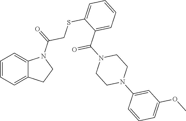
C1=CC=C2C(=C1)N(C(CSC1=CC=CC=C1C(N1CCN(C3=CC(OC)=CC=C3)CC1)=O)=O)CC2
